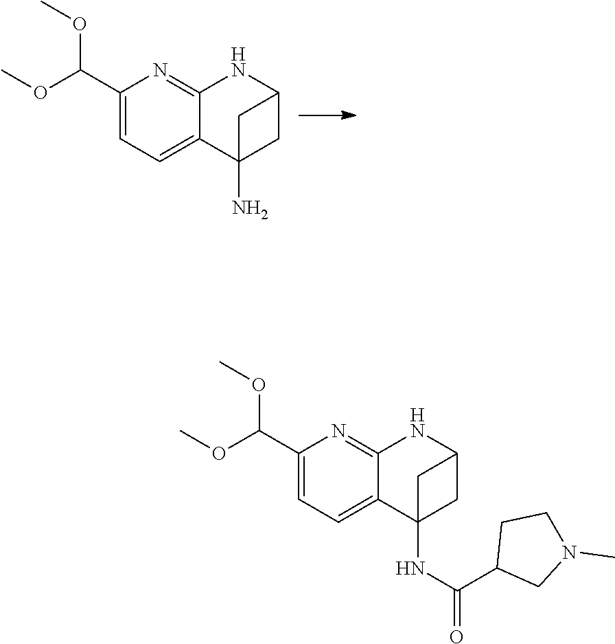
C1(C(OC)OC)=CC=C2C(=N1)NC1CC2(N)C1.C1(C(OC)OC)=CC=C2C(=N1)NC1CC2(NC(C2CN(C)CC2)=O)C1
